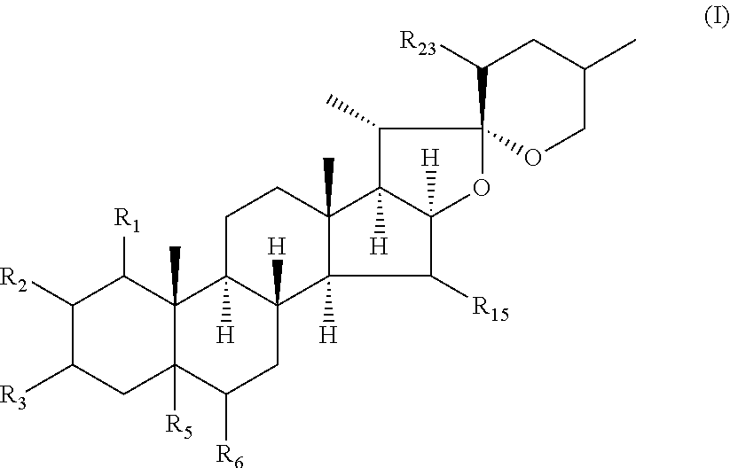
C1([R2])C([R3])CC2([R5])C(C)(C1[R1])C1([H])C([H])(CC2[R6])C2([H])C(C)(CC1)C1([H])C([H])(C2[R15])OC2(C1C)OCC(C)CC2[R23]
